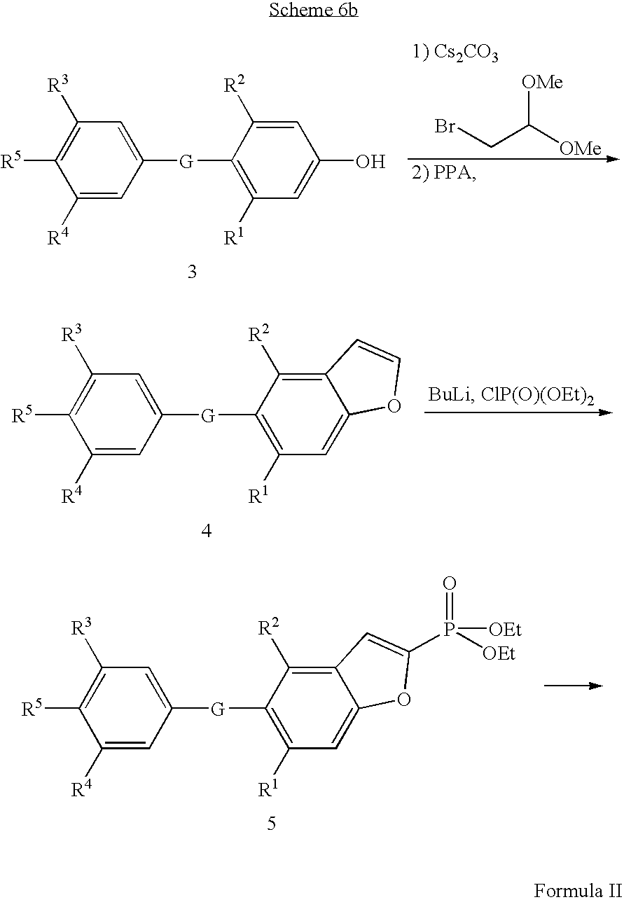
C1([R4])=CC([G]C2=C([R1])C=C(O)C=C2[R2])=CC([R3])=C1[R5].[OMe]C([OMe])CBr.C1([R4])=CC([G]C2=C([R1])C=C3C(=C2[R2])C=CO3)=CC([R3])=C1[R5].C1([R4])=CC([G]C2=C([R1])C=C3C(=C2[R2])C=C(P([OEt])(=O)[OEt])O3)=CC([R3])=C1[R5]
